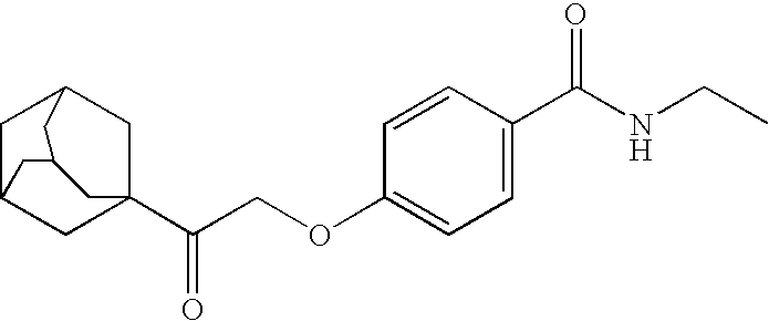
C1C2CC3(C(COC4=CC=C(C(NCC)=O)C=C4)=O)CC1CC(C2)C3
